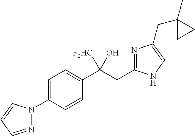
C1=C(N2N=CC=C2)C=CC(C(CC2=NC(CC3(C)CC3)=CN2)([F2HC])O)=C1
